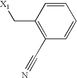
C1(C#N)=C(C[X1])C=CC=C1
